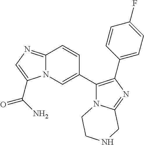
C12=NC=C(C(N)=O)N1C=C(C1=C(C3=CC=C(F)C=C3)N=C3N1CCNC3)C=C2
